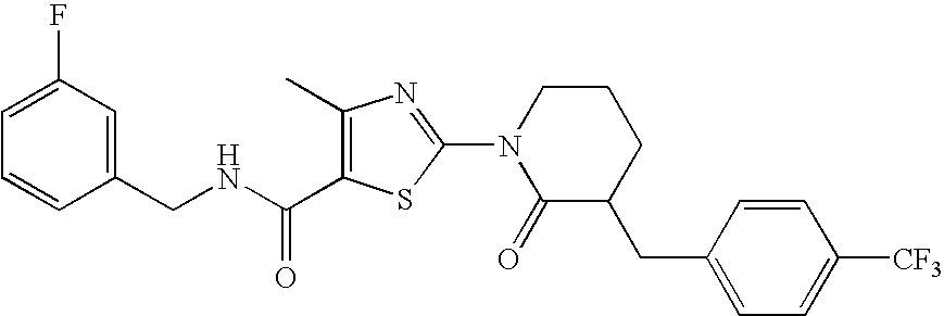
C1(C)=C(C(NCC2=CC(F)=CC=C2)=O)SC(N2C(=O)C(CC3=CC=C([CF3])C=C3)CCC2)=N1
